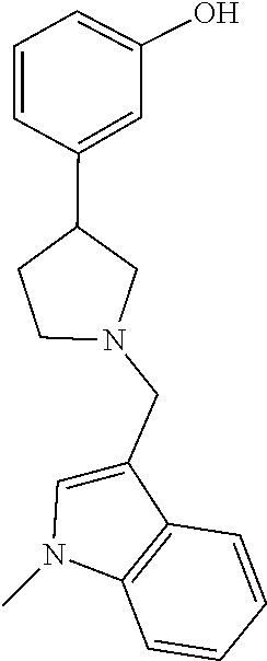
C1(CN2CC(C3=CC(O)=CC=C3)CC2)=CN(C)C2=C1C=CC=C2
